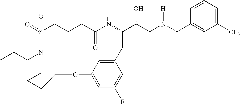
S1(=O)(=O)CCCC(=O)NC(C(CN(CC2=CC([CF3])=CC=C2)[H])O)CC2=CC(=CC(F)=C2)OCCCCN1CCC
